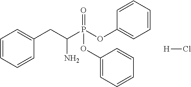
C(C(P(OC1=CC=CC=C1)(=O)OC1=CC=CC=C1)N)C1=CC=CC=C1.[H]Cl
